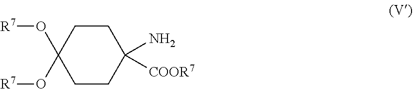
C1CC(N)([COOR7])CCC1(O[R7])O[R7]
